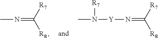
CN=C([R8])[R7].CN([Y]N=C([R7])[R8])[R7]
